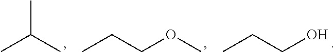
OCCC.O(CCC)C.CC(C)C
